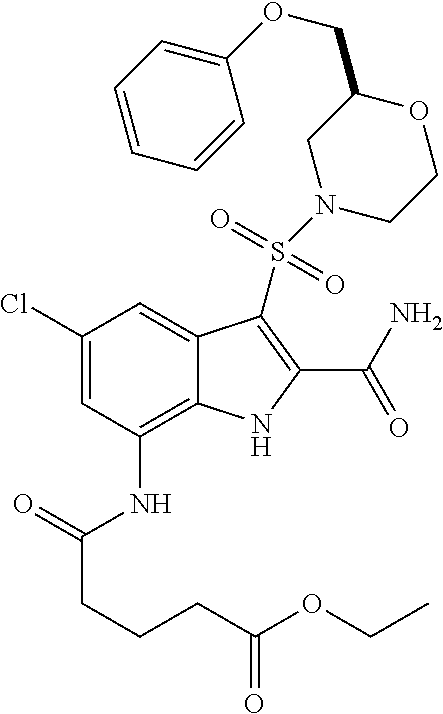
C1(Cl)=CC(NC(CCCC(OCC)=O)=O)=C2C(=C1)C(S(N1CCOC(COC3=CC=CC=C3)C1)(=O)=O)=C(C(N)=O)N2
